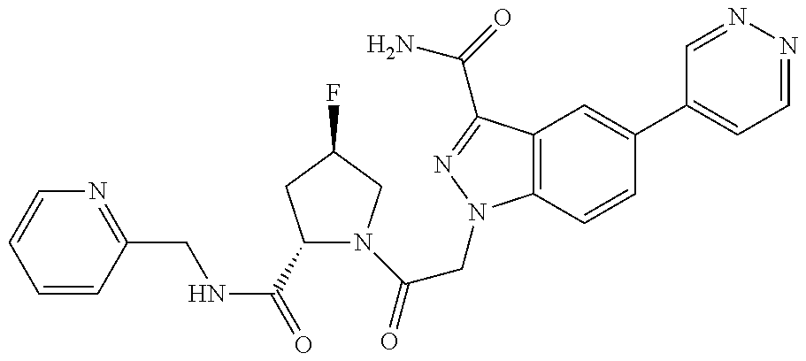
C1=CC(CNC(=O)C2N(C(=O)CN3C4=C(C(C(=O)N)=N3)C=C(C3=CC=NN=C3)C=C4)CC(F)C2)=NC=C1
